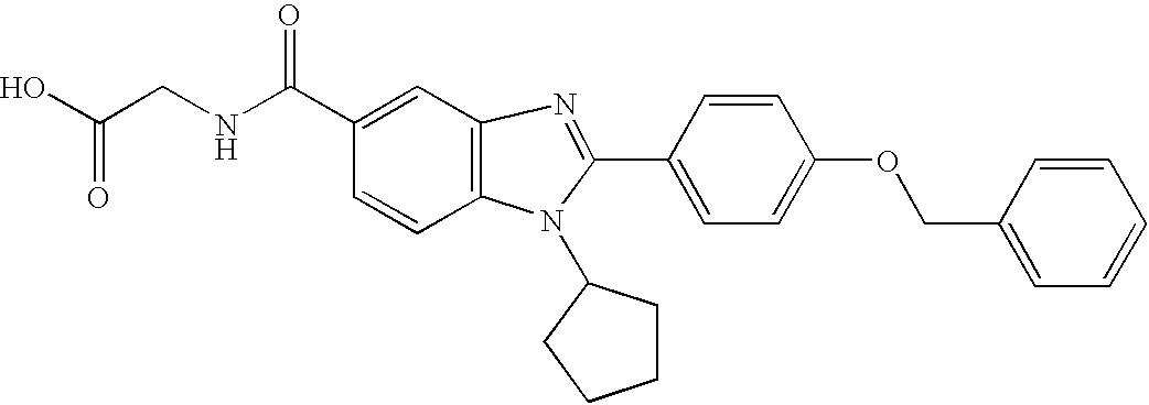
C1=CC2=C(C=C1C(NCC(O)=O)=O)N=C(C1=CC=C(OCC3=CC=CC=C3)C=C1)N2C1CCCC1
